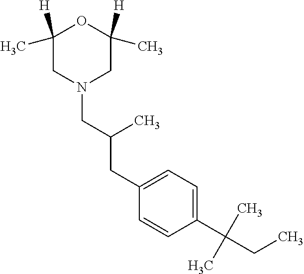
C1(C)([H])CN(CC(CC2=CC=C(C(CC)(C)C)C=C2)C)CC([H])(C)O1
